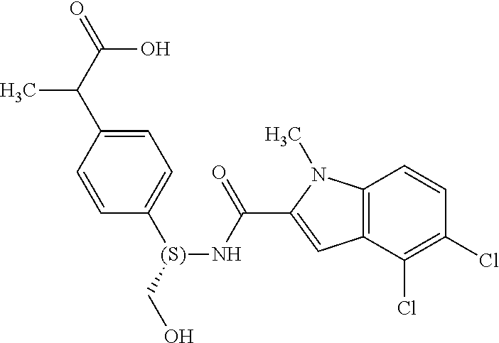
C1=C(C(C(=O)O)C)C=CC([(S)](CO)NC(C2=CC3=C(N2C)C=CC(Cl)=C3Cl)=O)=C1
